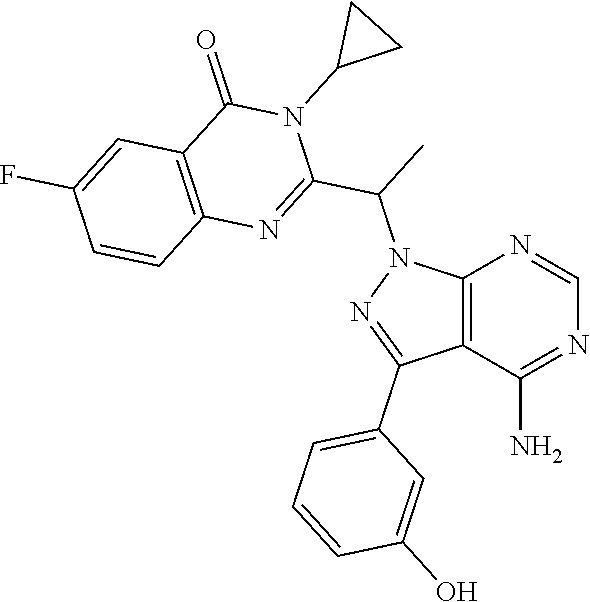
C12=C(C(N)=NC=N1)C(C1=CC=CC(O)=C1)=NN2C(C1=NC2=C(C(=O)N1C1CC1)C=C(F)C=C2)C
